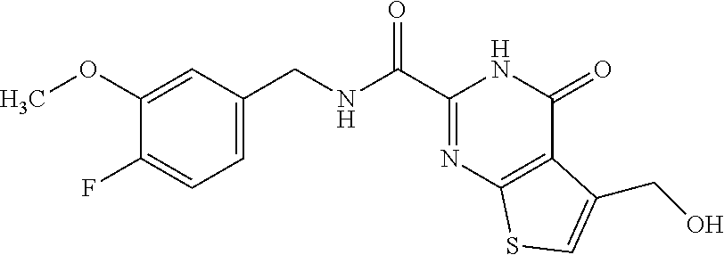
C1=C(CNC(=O)C2=NC3=C(C(=O)N2)C(CO)=CS3)C=C(OC)C(F)=C1
